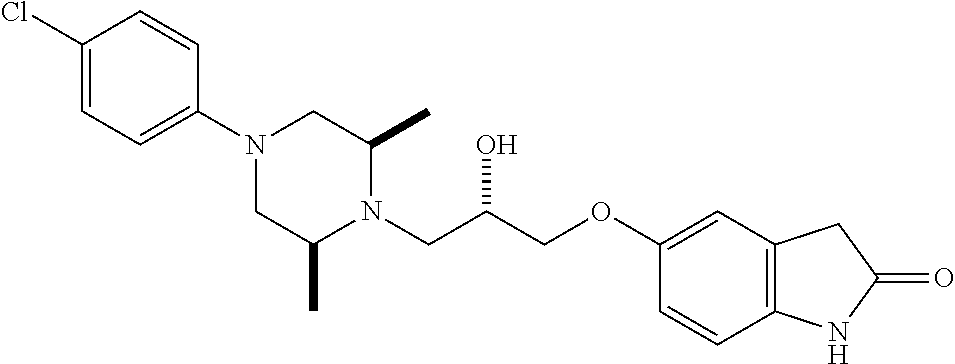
C1(Cl)=CC=C(N2CC(C)N(CC(COC3=CC4=C(C=C3)NC(=O)C4)O)C(C)C2)C=C1
